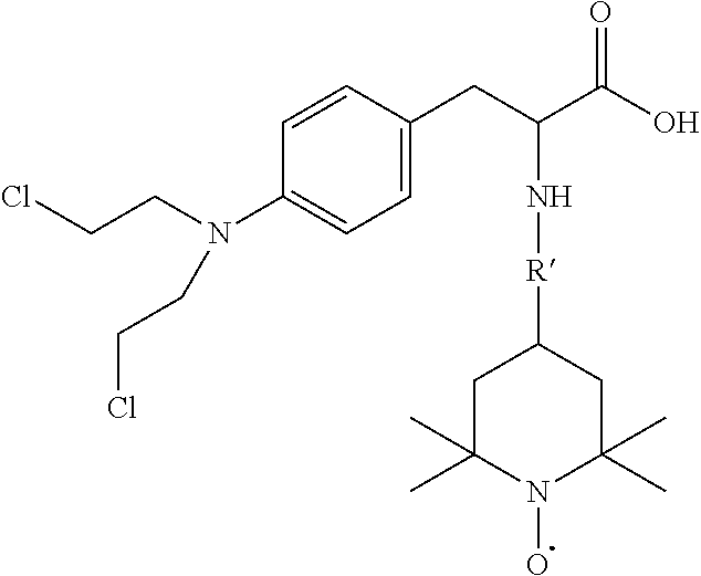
C1=CC(CC(C(O)=O)N[R]C2CC(C)(C)N(O)C(C)(C)C2)=CC=C1N(CCCl)CCCl
